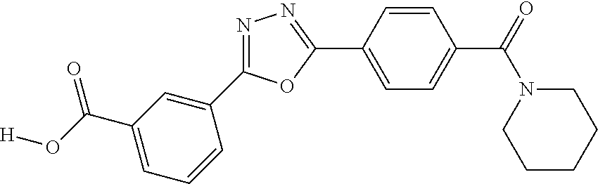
[H]OC(C1=CC=CC(C2=NN=C(C3=CC=C(C(=O)N4CCCCC4)C=C3)O2)=C1)=O
